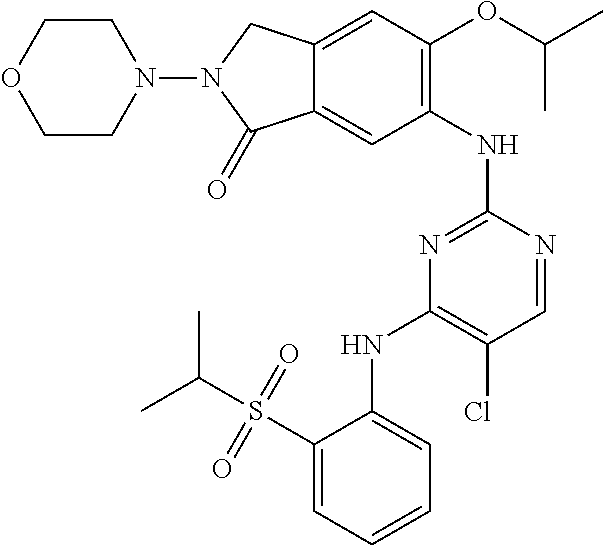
C1(NC2=NC(NC3=CC=CC=C3S(C(C)C)(=O)=O)=C(Cl)C=N2)=C(OC(C)C)C=C2C(=C1)C(=O)N(N1CCOCC1)C2
